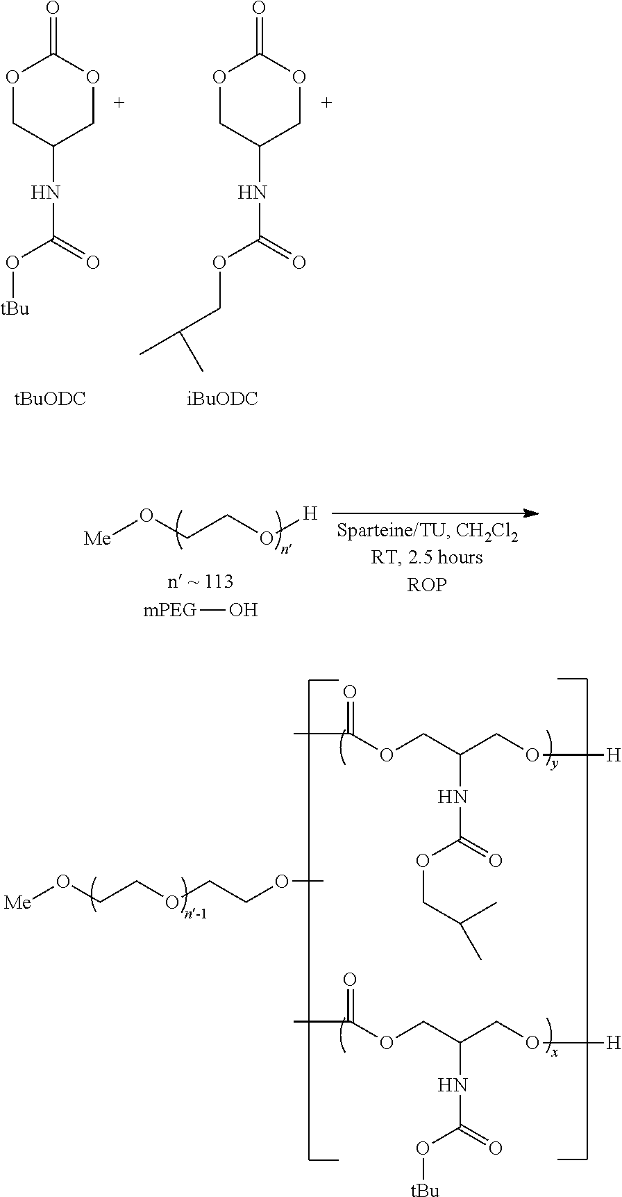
O1CC(NC(=O)O[tBu])COC1=O.O1CC(NC(=O)OCC(C)C)COC1=O.[Me]OCCO[H].[mPEG]O.C(=O)(OCC(NC(=O)OCC(C)C)CO[H])C.C(=O)(OCC(NC(=O)O[tBu])CO[H])C.O(CCOCCO[Me])C
